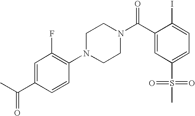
C1=C(C(C)=O)C=CC(N2CCN(C(C3=CC(S(=O)(=O)C)=CC=C3I)=O)CC2)=C1F
